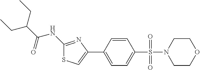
C1(NC(C(CC)CC)=O)=NC(C2=CC=C(S(=O)(=O)N3CCOCC3)C=C2)=CS1
